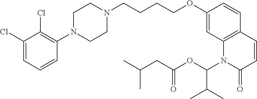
C1(Cl)=CC=CC(N2CCN(CCCCOC3=CC4=C(C=C3)C=CC(=O)N4C(OC(CC(C)C)=O)C(C)C)CC2)=C1Cl
